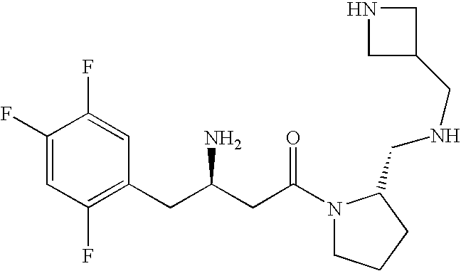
C1(F)=CC(F)=C(CC(CC(=O)N2CCCC2CNCC2CNC2)N)C=C1F
